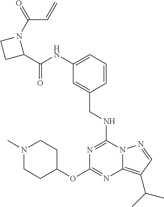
N1(C)CCC(OC2=NC3=C(C(C)C)C=NN3C(NCC3=CC(NC(C4N(C(C=C)=O)CC4)=O)=CC=C3)=N2)CC1
